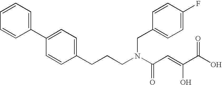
C1=CC=C(C2=CC=C(CCCN(C(C=C(C(O)=O)O)=O)CC3=CC=C(F)C=C3)C=C2)C=C1
